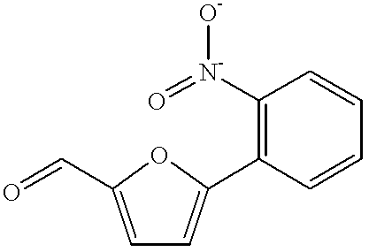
C1=C(C=O)OC(C2=C([N-](=O)[O-])C=CC=C2)=C1
